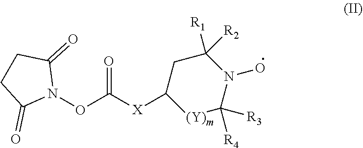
N1(OC(=O)[X]C2[(Y)m]C([R4])([R3])N(O)C([R2])([R1])C2)C(=O)CCC1=O
